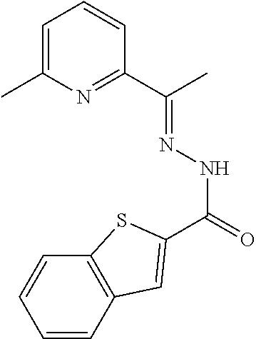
C1=C(C)N=C(C(C)=NNC(=O)C2=CC3=C(C=CC=C3)S2)C=C1
